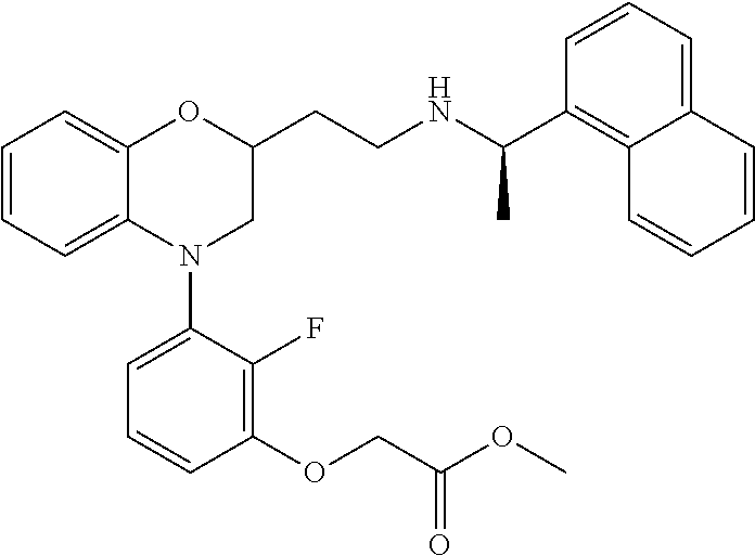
C1=CC=C2C(=C1)OC(CCNC(C1=C3C(=CC=C1)C=CC=C3)C)CN2C1=CC=CC(OCC(OC)=O)=C1F
